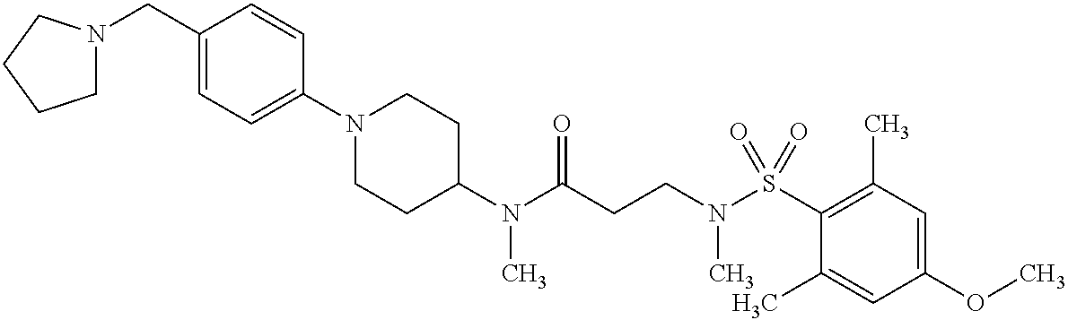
C1(N(C(CCN(S(C2=C(C)C=C(OC)C=C2C)(=O)=O)C)=O)C)CCN(C2=CC=C(CN3CCCC3)C=C2)CC1
